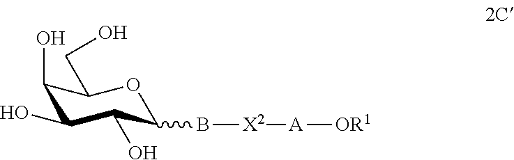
C1(O)C(O)C(O)C(B[X2][A][OR1])OC1CO
